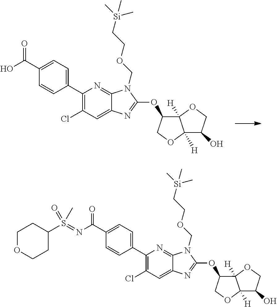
C1=C(C2=C(Cl)C=C3C(=N2)N(COCC[Si](C)(C)C)C(OC2C4([H])C([H])(OC2)C(O)CO4)=N3)C=CC(C(O)=O)=C1.C(=O)(N=S(C1CCOCC1)(C)=O)C1=CC=C(C2=C(Cl)C=C3C(=N2)N(COCC[Si](C)(C)C)C(OC2C4([H])C([H])(OC2)C(O)CO4)=N3)C=C1
